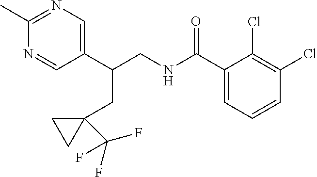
C1(C(NCC(C2=CN=C(C)N=C2)CC2(C(F)(F)F)CC2)=O)=CC=CC(Cl)=C1Cl
